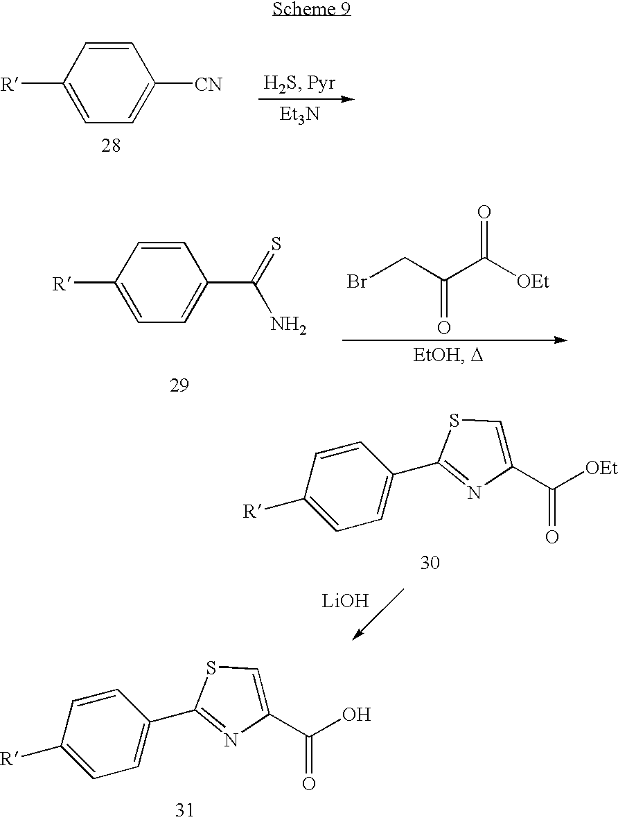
C1([R])=CC=C([CN])C=C1.[Et3N].BrCC(C([OEt])=O)=O.C1([R])=CC=C(C(=S)N)C=C1.C1([R])=CC=C(C2=NC(C(O)=O)=CS2)C=C1.C1([R])=CC=C(C2=NC(C([OEt])=O)=CS2)C=C1.[LiOH]
